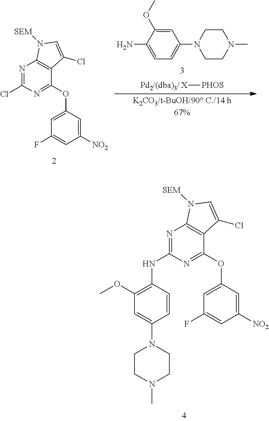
[X][PHOS].C1=C(N)C(OC)=CC(N2CCN(C)CC2)=C1.N1=C(Cl)N=C(OC2=CC(F)=CC([NO2])=C2)C2=C1N([SEM])C=C2Cl.C1(NC2=NC3=C(C(OC4=CC(F)=CC([NO2])=C4)=N2)C(Cl)=CN3[SEM])=C(OC)C=C(N2CCN(C)CC2)C=C1
